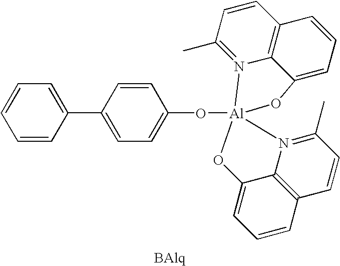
C1=CC(C2=CC=C(O[Al]34(N5=C(C)C=CC6=C5C(=CC=C6)O3)OC3=CC=CC5=C3N4=C(C)C=C5)C=C2)=CC=C1
